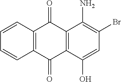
C1=C(O)C2=C(C(N)=C1Br)C(=O)C1=C(C2=O)C=CC=C1
